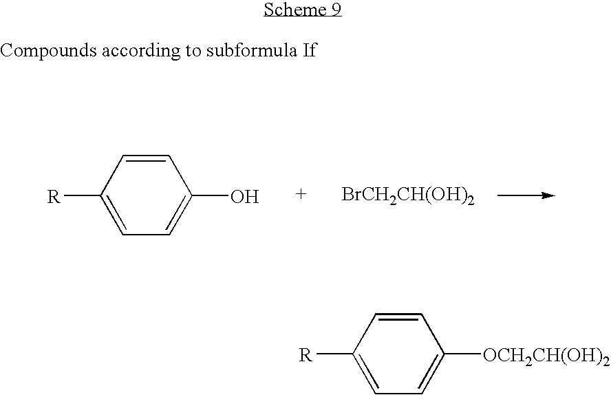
C1=C([R])C=CC(O)=C1.[BrCH2CH(OH)2].[R]C1=CC=C([OCH2CH(OH)2])C=C1
